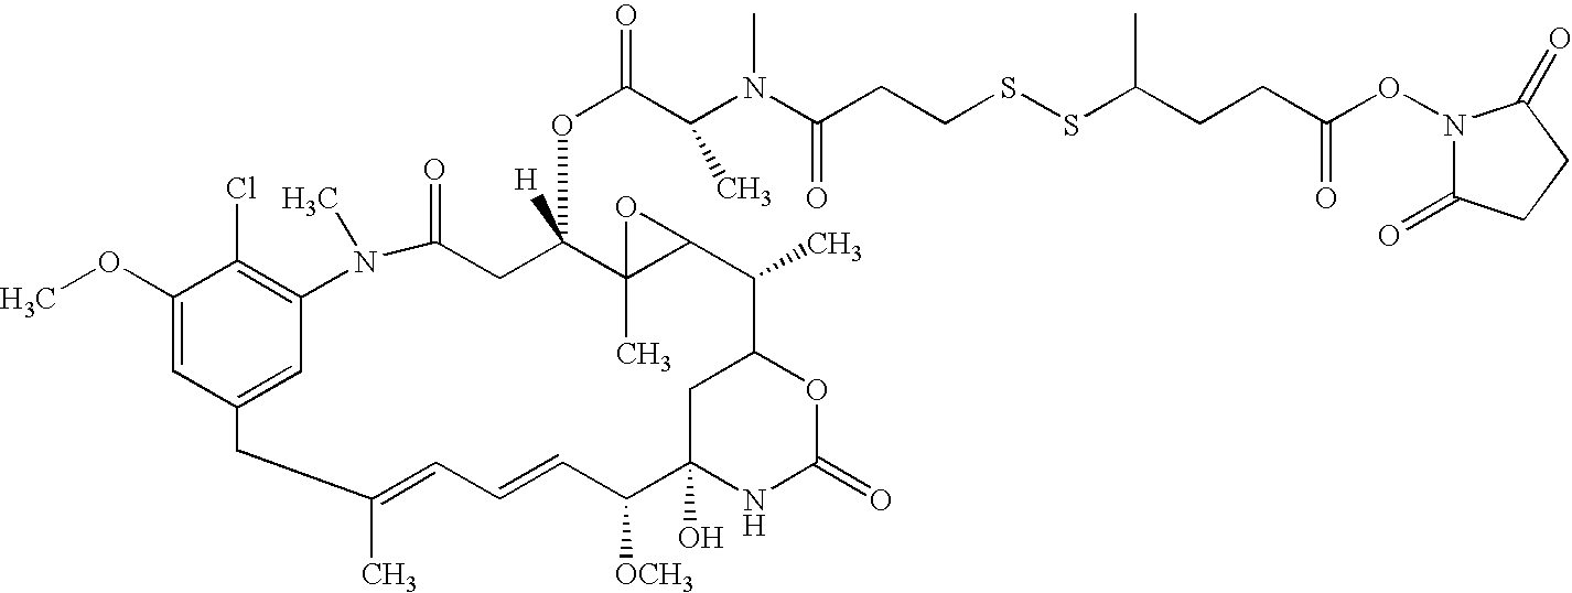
COC1=CC2=CC(=C1Cl)N(C)C(=O)CC([H])(OC(=O)C(N(C(CCSSC(C)CCC(ON1C(=O)CCC1=O)=O)=O)C)C)C1(C)C(C(C)C3CC(O)(NC(=O)O3)C([OCH3])C=CC=C(C)C2)O1
